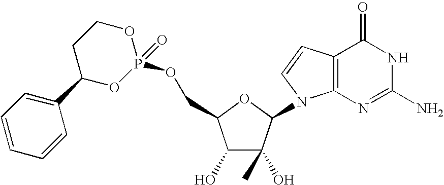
C1(O)C(O)(C)C(N2C3=C(C=C2)C(=O)NC(N)=N3)OC1COP1(=O)OCCC(C2=CC=CC=C2)O1
